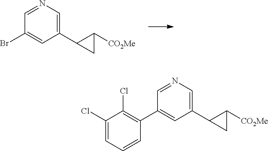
C1(Br)=CC(C2CC2[CO2Me])=CN=C1.C1(C2=C(Cl)C(Cl)=CC=C2)=CC(C2CC2[CO2Me])=CN=C1
